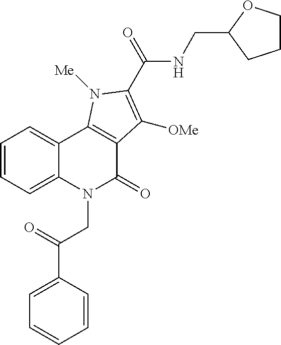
C1=CC(C(=O)CN2C(=O)C3=C(C4=CC=CC=C24)N([Me])C(C(=O)NCC2CCCO2)=C3[OMe])=CC=C1
